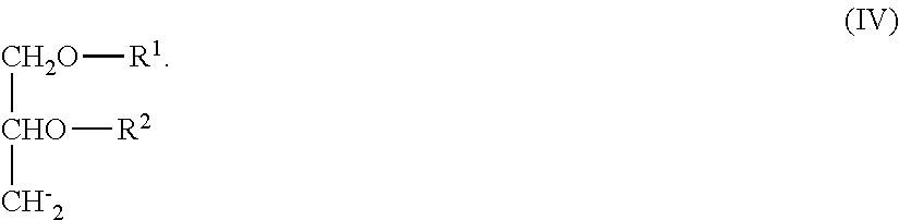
[CH2O]([R1])[CHO]([R2])[CH-2]
